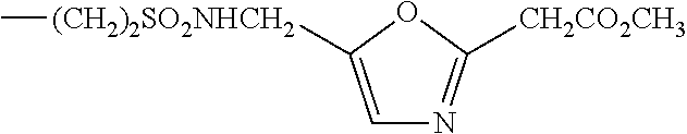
C1=C([(CH2)2SO2NHCH2]C)OC([CH2CO2CH3])=N1
